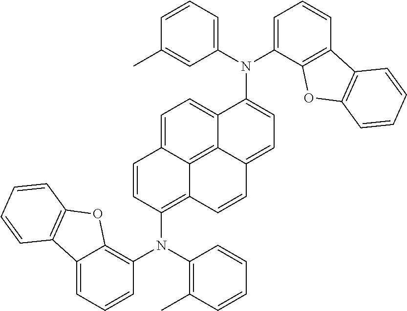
C1=C(N(C2=CC=CC(C)=C2)C2=CC=C3C4=C5C(=C(N(C6=C(C)C=CC=C6)C6=C7C(=CC=C6)C6=C(O7)C=CC=C6)C=CC5=CC=C24)C=C3)C2=C(C=C1)C1=C(O2)C=CC=C1
